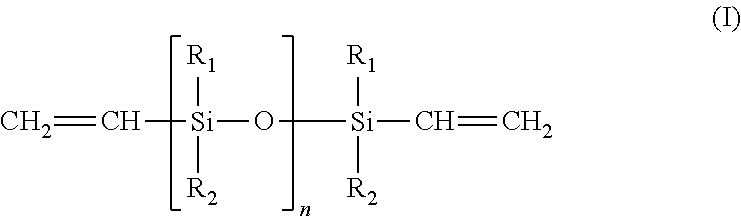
C([Si]([R1])([R2])O[Si]([R1])([R2])C=C)=C
